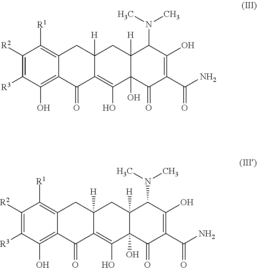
C1([R2])=C([R3])C(O)=C2C(=C1[R1])CC1([H])C(=C(O)C3(O)C([H])(C1)C(N(C)C)C(O)=C(C(N)=O)C3=O)C2=O.C1([R2])=C([R3])C(O)=C2C(=C1[R1])CC1([H])C(=C(O)C3(O)C([H])(C1)C(N(C)C)C(O)=C(C(N)=O)C3=O)C2=O
